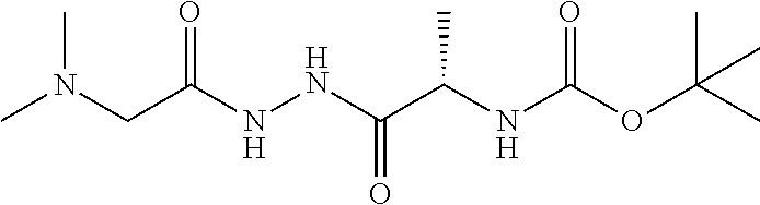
CN(CC(NNC(C(NC(OC(C)(C)C)=O)C)=O)=O)C
